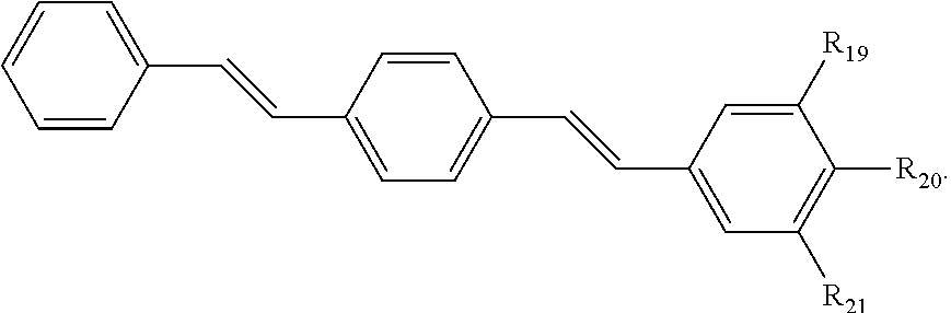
C1=CC(C=CC2=CC=CC=C2)=CC=C1C=CC1=CC([R21])=C([R20])C([R19])=C1
